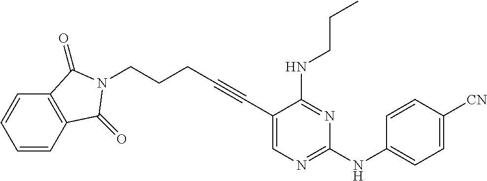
C1=CC2=C(C=C1)C(=O)N(CCCC#CC1=CN=C(NC3=CC=C([CN])C=C3)N=C1NCCC)C2=O
